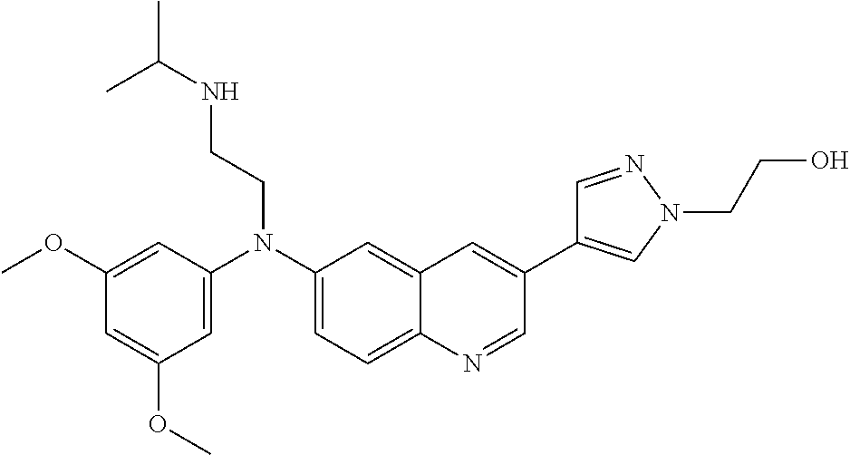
C1(N(C2=CC(OC)=CC(OC)=C2)CCNC(C)C)=CC=C2C(=C1)C=C(C1=CN(CCO)N=C1)C=N2
